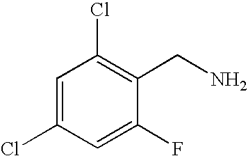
C1(Cl)=CC(Cl)=C(CN)C(F)=C1
